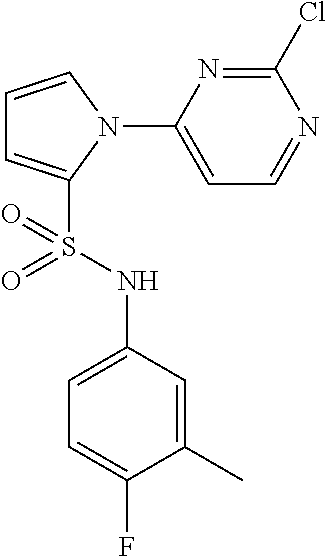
C1=CN(C2=CC=NC(Cl)=N2)C(S(NC2=CC=C(F)C(C)=C2)(=O)=O)=C1
